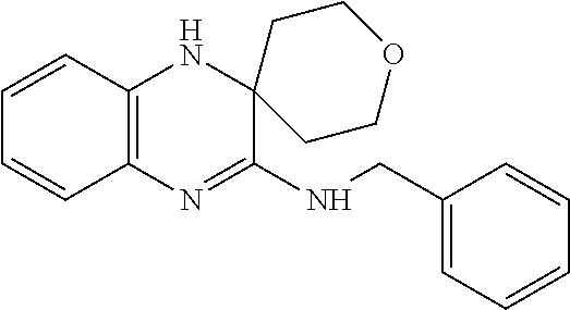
C12=C(N=C(NCC3=CC=CC=C3)C3(N1)CCOCC3)C=CC=C2
